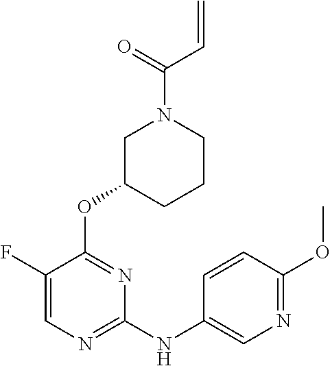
N(C1=NC=C(F)C(OC2CN(C(C=C)=O)CCC2)=N1)C1=CN=C(OC)C=C1
